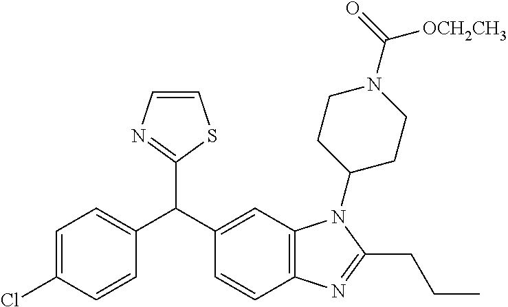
C1=CN=C(C(C2=CC3=C(C=C2)N=C(CCC)N3C2CCN(C(=O)[OCH2CH3])CC2)C2=CC=C(Cl)C=C2)S1
